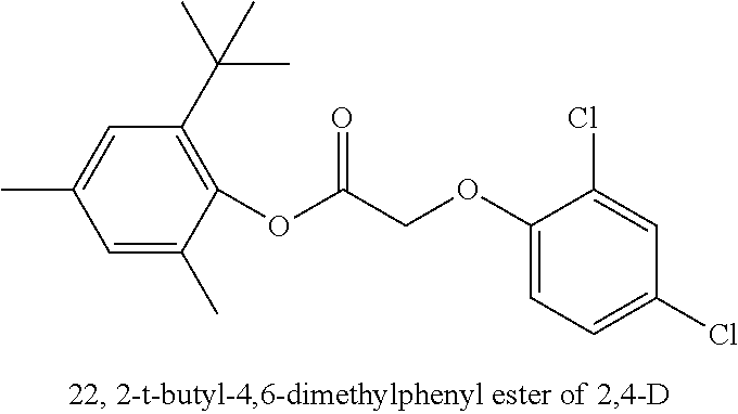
C1=C(C)C(OC(COC2=CC=C(Cl)C=C2Cl)=O)=C(C(C)(C)C)C=C1C
